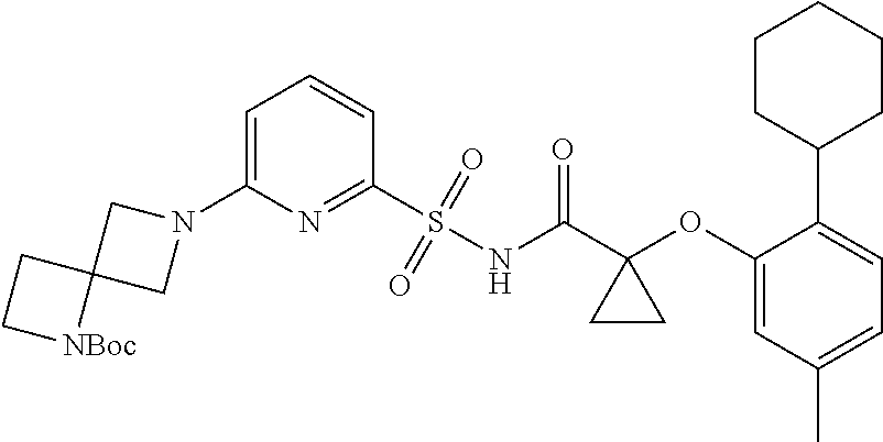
C1(N2CC3(C2)CC[NBoc]3)=CC=CC(S(=O)(=O)NC(C2(OC3=CC(C)=CC=C3C3CCCCC3)CC2)=O)=N1
